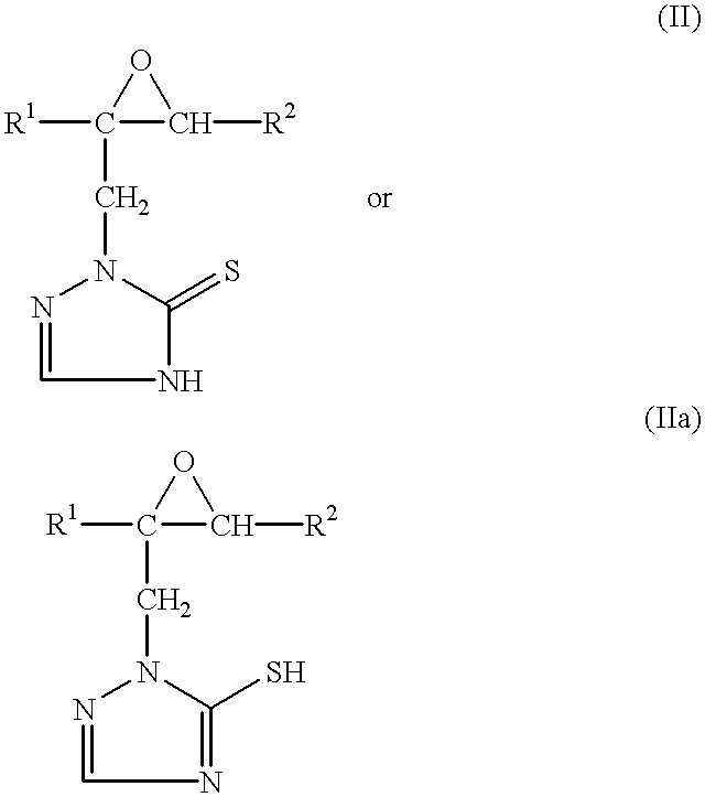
[R1]C1(CN2N=CNC2=S)OC1[R2].[R1]C1(CN2N=CN=C2S)OC1[R2]
